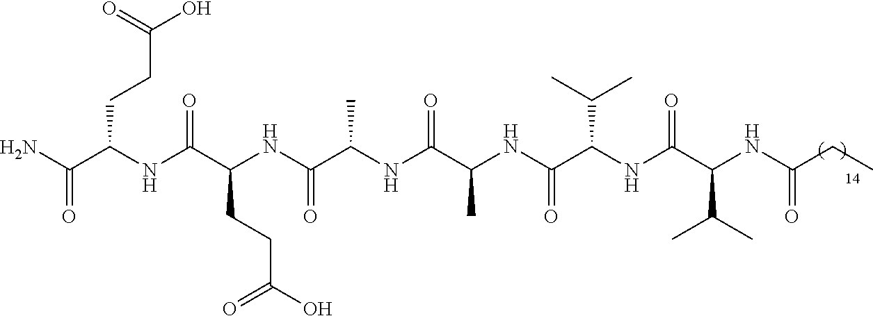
CC(C)C(C(NC(C(C)C)C(NC(C(NC(C(NC(CCC(=O)O)C(NC(CCC(=O)O)C(N)=O)=O)=O)C)=O)C)=O)=O)NC(=O)CC
